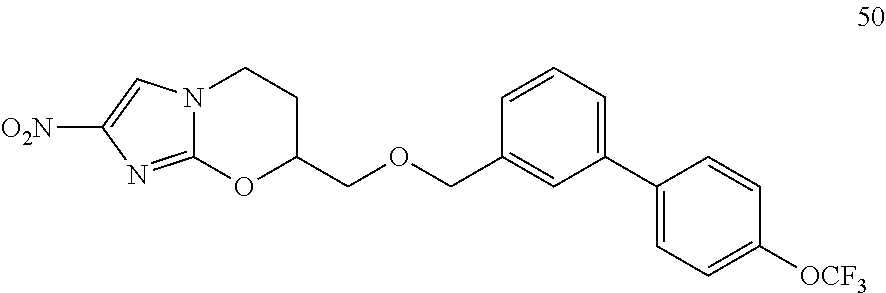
C1=CC(COCC2CCN3C(=NC([O2N])=C3)O2)=CC(C2=CC=C([OCF3])C=C2)=C1
